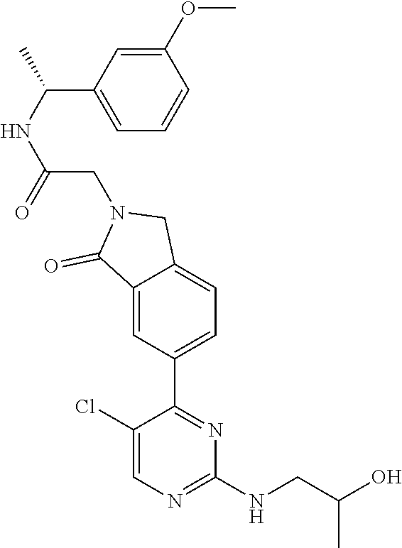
C1(Cl)=CN=C(NCC(O)C)N=C1C1=CC=C2C(=C1)C(=O)N(CC(NC(C1=CC=CC(OC)=C1)C)=O)C2
